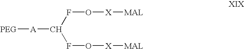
[PEG][A]C(FO[X][MAL])FO[X][MAL]
